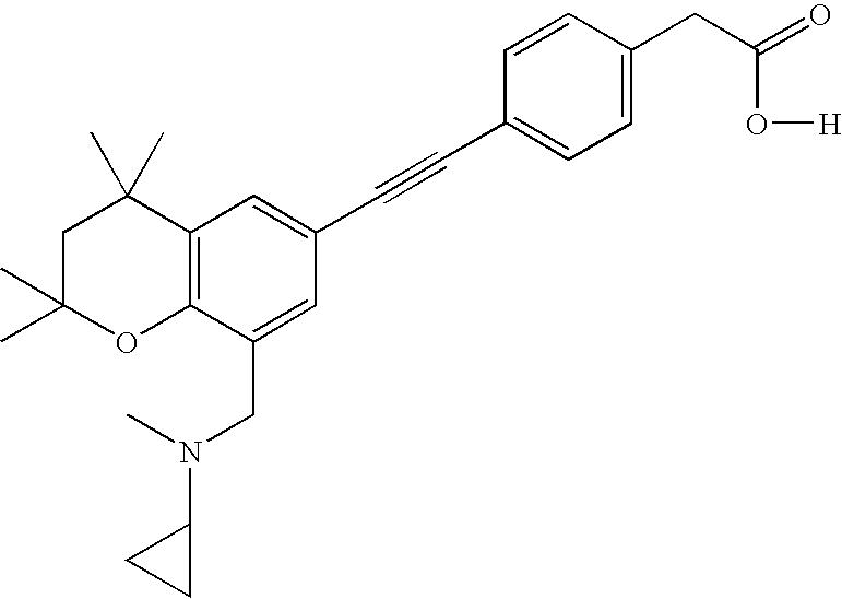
C1=C(CC(=O)O[H])C=CC(C#CC2=CC3=C(C(CN(C4CC4)C)=C2)OC(C)(C)CC3(C)C)=C1
